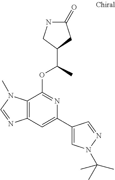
N1C(=O)CC(C(C)OC2=NC(C3=CN(C(C)(C)C)N=C3)=CC3=C2N(C)C=N3)C1
